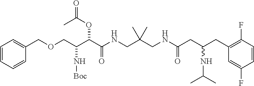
C1=CC=CC(COCC(C(C(NCC(CNC(CC(CC2=C(F)C=CC(F)=C2)NC(C)C)=O)(C)C)=O)OC(C)=O)N[Boc])=C1
